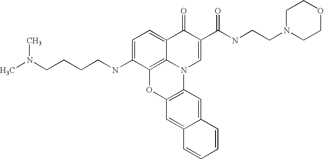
C1=C(NCCCCN(C)C)C2=C3C(=C1)C(=O)C(C(=O)NCCN1CCOCC1)=CN3C1=C(O2)C=C2C(=C1)C=CC=C2
